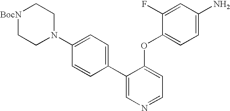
[BocN]1CCN(C2=CC=C(C3=CN=CC=C3OC3=CC=C(N)C=C3F)C=C2)CC1
